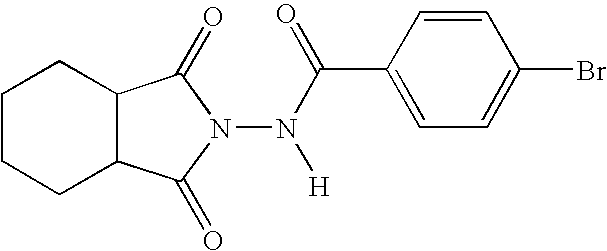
C1CCC2C(C1)C(=O)N(N(C(=O)C1=CC=C(Br)C=C1)[H])C2=O
